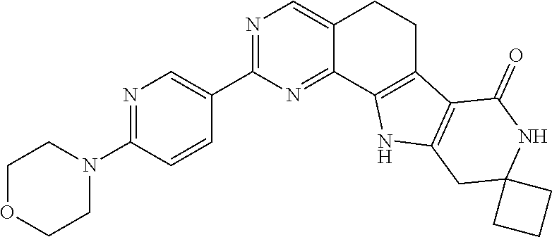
N1=C(N2CCOCC2)C=CC(C2=NC=C3C(=N2)C2=C(CC3)C3=C(N2)CC2(NC3=O)CCC2)=C1
